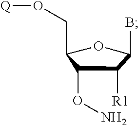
C1(CO[Q])C(ON)C([R1])C(B)O1
